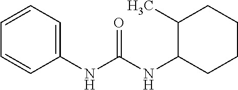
O=C(NC1C(C)CCCC1)NC1=CC=CC=C1
